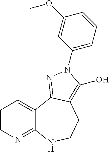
C1=CN=C2C(=C1)C1=NN(C3=CC=CC(OC)=C3)C(O)=C1CCN2
